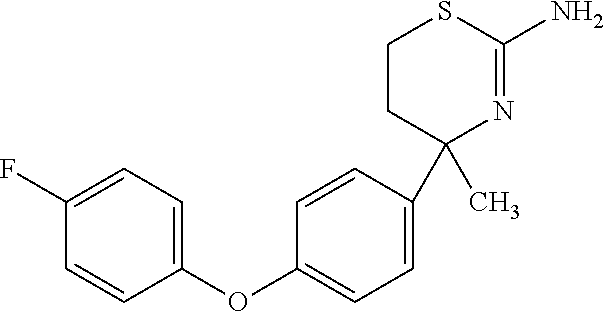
C1(OC2=CC=C(C3(C)N=C(N)SCC3)C=C2)=CC=C(F)C=C1
